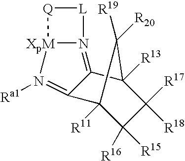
C12([R13])C([R17])([R18])C([R15])([R16])C([R11])(C1([R19])[R20])C1=N([Ra1])[XpM]3N(=C21)[L][Q]3
